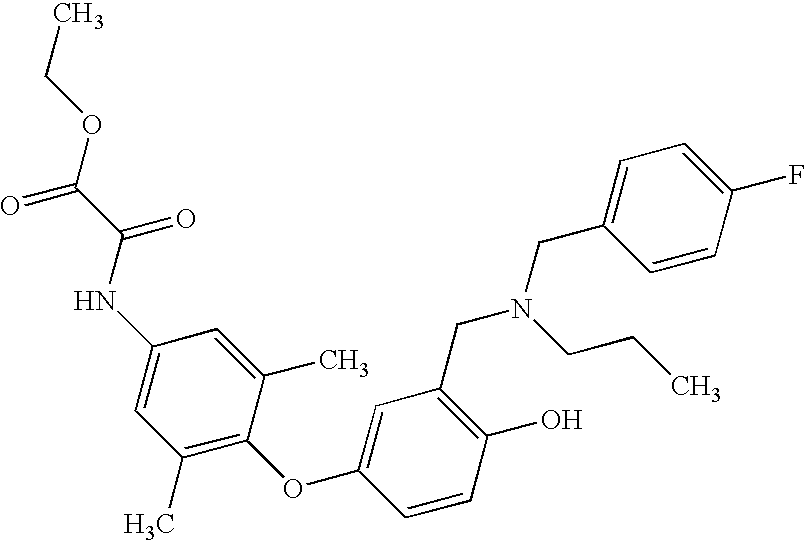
C1(O)=C(CN(CC2=CC=C(F)C=C2)CCC)C=C(OC2=C(C)C=C(NC(C(OCC)=O)=O)C=C2C)C=C1
